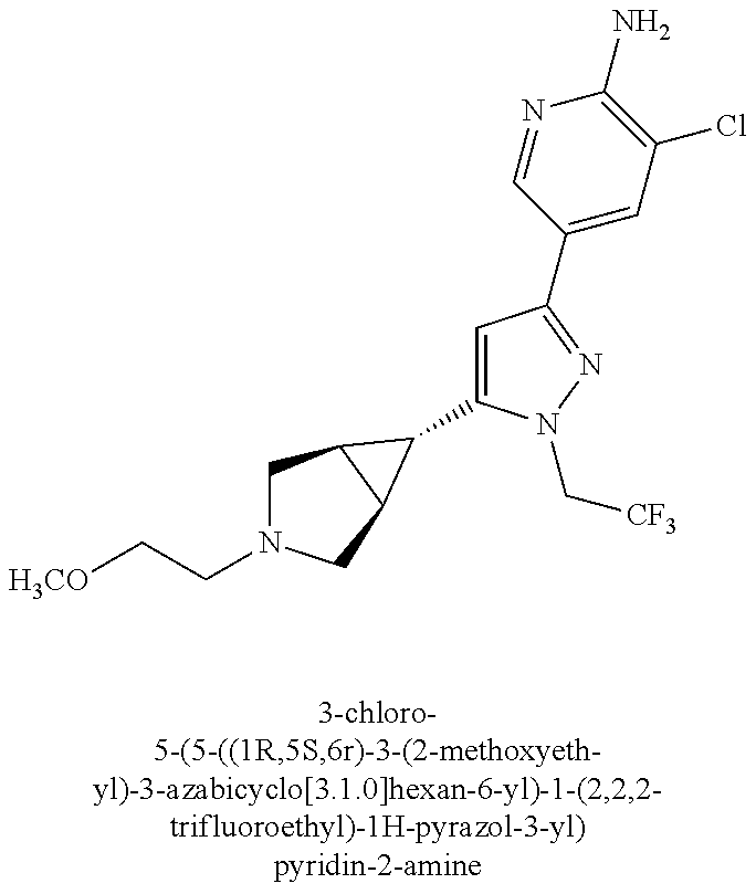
[H3CO]CCN1CC2C(C1)C2C1=CC(C2=CC(Cl)=C(N)N=C2)=NN1C[CF3]
